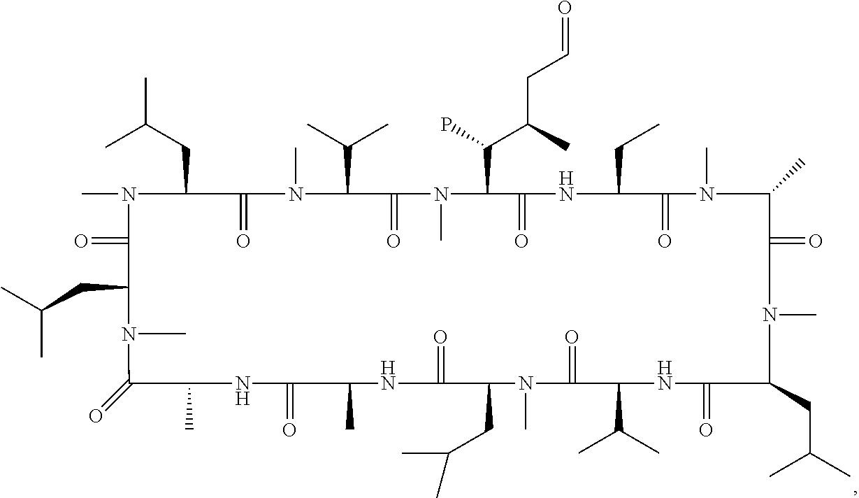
N1(C)C(CC(C)C)C(=O)N(C)C(C(C)C)C(=O)N(C)C(C(P)C(C)CC=O)C(=O)NC(CC)C(=O)N(C)C(C)C(=O)N(C)C(CC(C)C)C(=O)NC(C(C)C)C(=O)N(C)C(CC(C)C)C(=O)NC(C)C(=O)NC(C)C(=O)N(C)C(CC(C)C)C1=O
